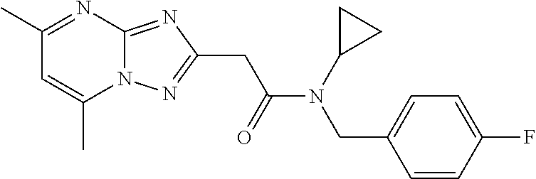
C1(C)=NC2=NC(CC(=O)N(CC3=CC=C(F)C=C3)C3CC3)=NN2C(C)=C1
